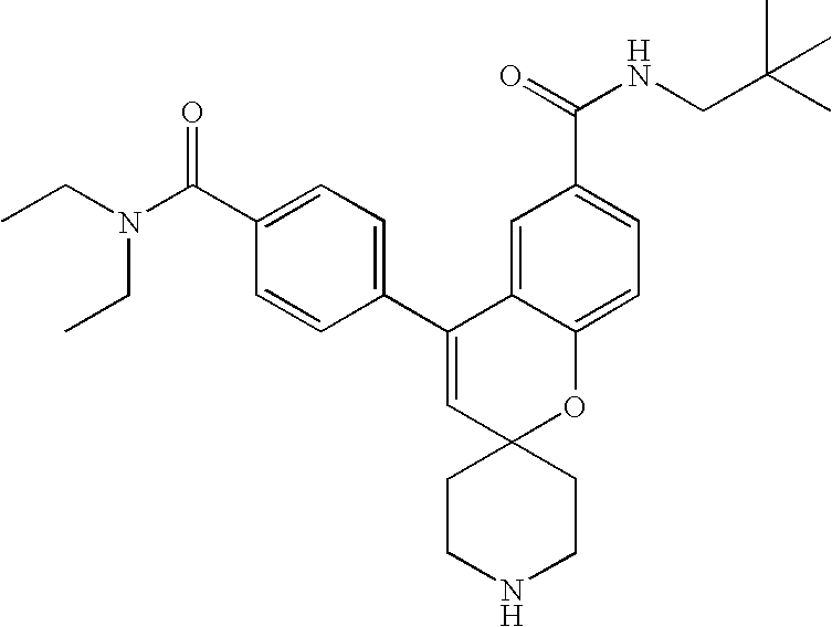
CCN(C(C1=CC=C(C2=CC3(OC4=CC=C(C(NCC(C)(C)C)=O)C=C24)CCNCC3)C=C1)=O)CC
